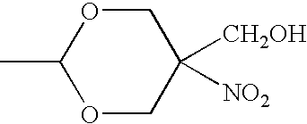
CC1OCC([CH2OH])([NO2])CO1
